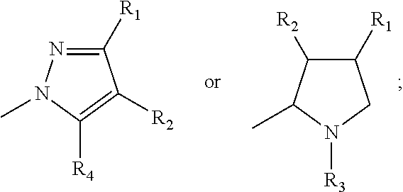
C1([R1])C([R2])C(C)N([R3])C1.C1([R1])=NN(C)C([R4])=C1[R2]
